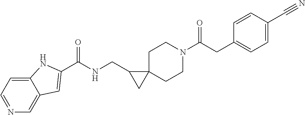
C1C2(CCN(C(CC3=CC=C(C#N)C=C3)=O)C1)C(CNC(=O)C1=CC3=CN=CC=C3N1)C2
